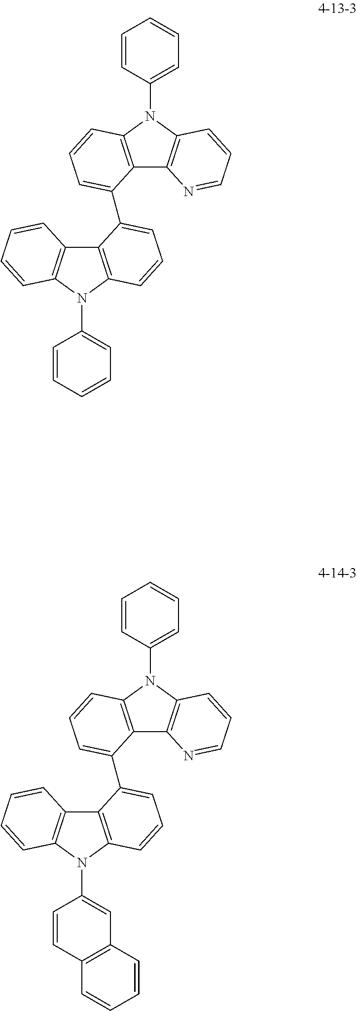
C12=C(N(C3=CC=CC=C3)C3=C1C=CC=C3)C=CC=C2C1=CC=CC2=C1C1=C(N2C2=CC=CC=C2)C=CC=N1.C12=C(N(C3=CC4=C(C=C3)C=CC=C4)C3=C1C=CC=C3)C=CC=C2C1=CC=CC2=C1C1=C(N2C2=CC=CC=C2)C=CC=N1
